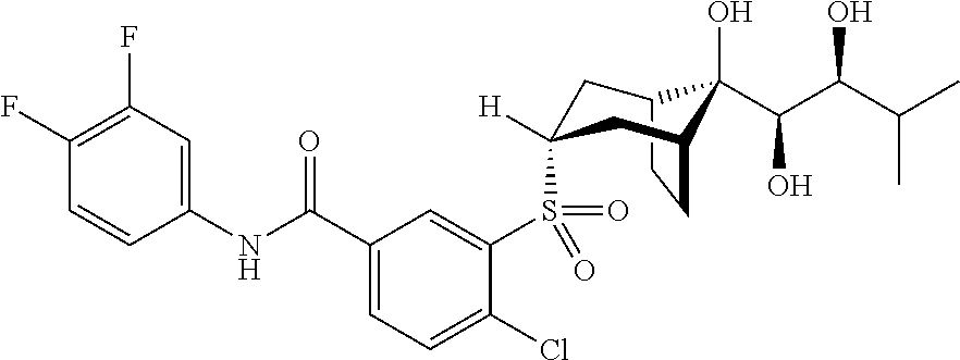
C12CCC(CC(S(C3=CC(C(NC4=CC(F)=C(F)C=C4)=O)=CC=C3Cl)(=O)=O)([H])C1)C2(O)C(C(O)C(C)C)O
